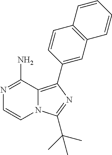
N1=C(N)C2=C(C3=CC4=C(C=C3)C=CC=C4)N=C(C(C)(C)C)N2C=C1
